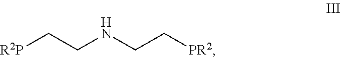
[R2P]CCNCC[PR2]
